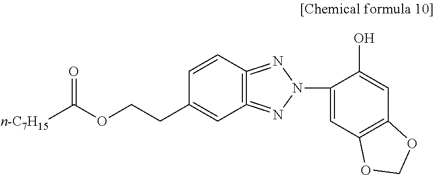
[n-C7H15]C(OCCC1=CC2=C(=NN(C3=CC4=C(C=C3O)OCO4)N=2)C=C1)=O
